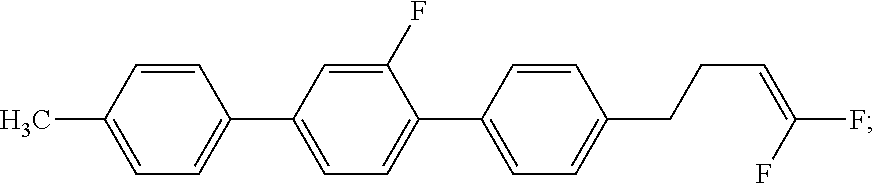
C1=CC(C)=CC=C1C1=CC=C(C2=CC=C(CCC=C(F)F)C=C2)C(F)=C1
